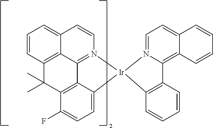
C1=CC2=CC=CC3=C2C2=N1[Ir]1(C4=CC=C(F)C(=C24)C3(C)C)C2=C(C3=C4C(=CC=N13)C=CC=C4)C=CC=C2
